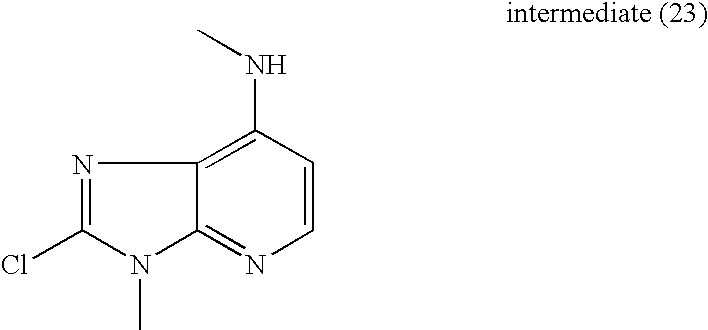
N1=C(Cl)N(C)C2=NC=CC(NC)=C12
